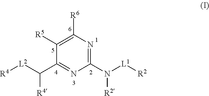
C1([R6])=C([R5])C(C([L2][R4])[R4])=NC(N([L1][R2])[R2])=N1
